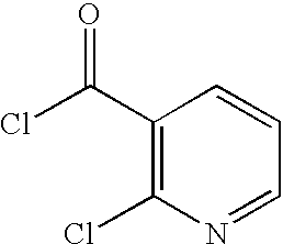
C1(C(Cl)=O)=C(Cl)N=CC=C1
